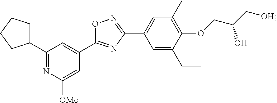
C1(C2=NC([OMe])=CC(C3=NC(C4=CC(C)=C(OCC(O)C[OH])C(CC)=C4)=NO3)=C2)CCCC1
